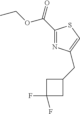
C(C1=NC(CC2CC(F)(F)C2)=CS1)(=O)OCC
